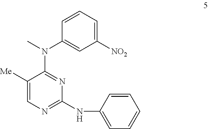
C1([Me])=CN=C(NC2=CC=CC=C2)N=C1N(C1=CC([NO2])=CC=C1)C
